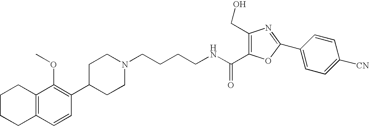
C1(C2=C(OC)C3=C(C=C2)CCCC3)CCN(CCCCNC(=O)C2=C(CO)N=C(C3=CC=C([CN])C=C3)O2)CC1
